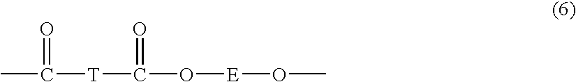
CC(=O)[T]C(=O)O[E]OC
